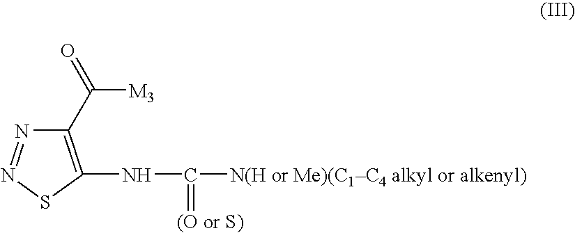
C1(C([M3])=O)=C(NC([N(H or Me)(C1C4 alkyl or alkenyl)])=[(O or S)])SN=N1
